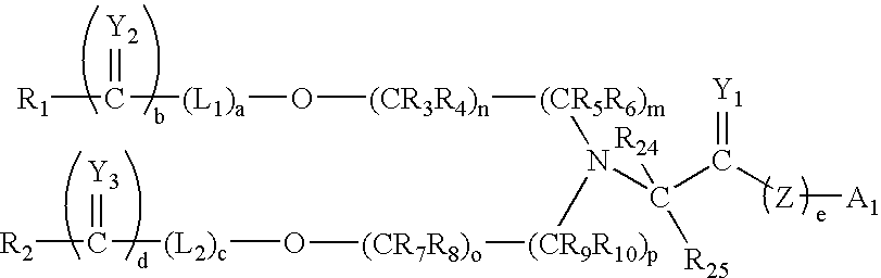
[R1]C([(L1)a]O[(CR3R4)n][(CR5R6)m]N([(CR9R10)p][(CR7R8)o]O[(L2)c]C([R2])=[Y3])C(C(=[Y1])[Z][A1])([R24])[R25])=[Y2]
